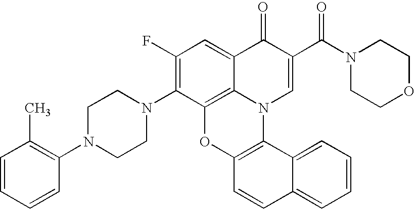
C1(N2CCN(C3=C(C)C=CC=C3)CC2)=C(F)C=C2C3=C1OC1=C(N3C=C(C(N3CCOCC3)=O)C2=O)C2=CC=CC=C2C=C1
